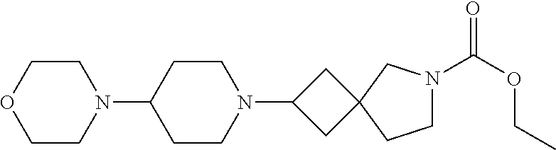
N1(C2CCN(C3CC4(C3)CCN(C(OCC)=O)C4)CC2)CCOCC1
